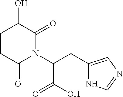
C1CC(O)C(=O)N(C(CC2=CN=CN2)C(=O)O)C1=O
